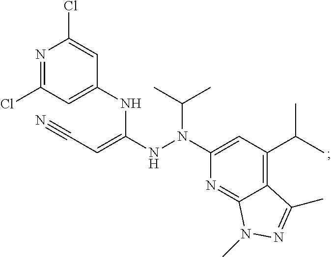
N1=C(Cl)C=C(NC(NN(C2=CC(C(C)C)=C3C(=N2)N(C)N=C3C)C(C)C)=CC#N)C=C1Cl
